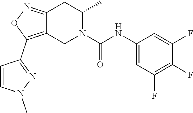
C12=NOC(C3=NN(C)C=C3)=C1CN(C(NC1=CC(F)=C(F)C(F)=C1)=O)C(C)C2
